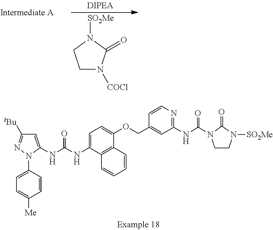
C1N([COCl])C(=O)N([SO2Me])C1.C1=C(NC(=O)NC2=CC([tBu])=NN2C2=CC=C([Me])C=C2)C2=C(C(OCC3=CC(NC(=O)N4CCN([SO2Me])C4=O)=NC=C3)=C1)C=CC=C2
